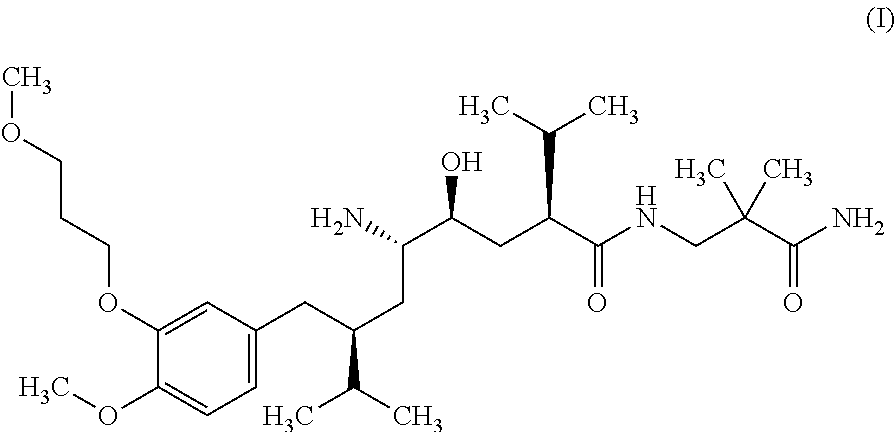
COCCCOC1=CC(CC(CC(N)C(CC(C(NCC(C(N)=O)(C)C)=O)C(C)C)O)C(C)C)=CC=C1OC
